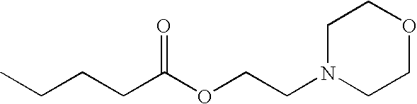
C1N(CCOC(CCCC)=O)CCOC1
